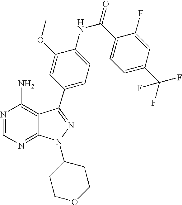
N1=CN=C2C(=C1N)C(C1=CC=C(NC(C3=CC=C(C(F)(F)F)C=C3F)=O)C(OC)=C1)=NN2C1CCOCC1
